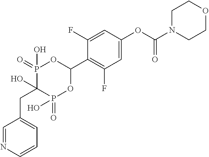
C1=C(OC(N2CCOCC2)=O)C=C(F)C(C2OP(=O)(O)C(O)(CC3=CC=CN=C3)P(=O)(O)O2)=C1F
